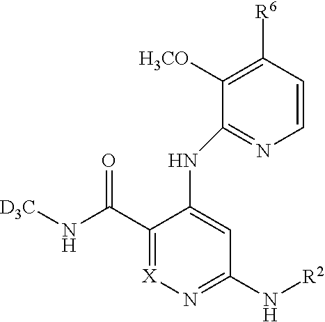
C1(C(N[D3C])=O)=[X]N=C(N[R2])C=C1NC1=NC=CC([R6])=C1[H3CO]
